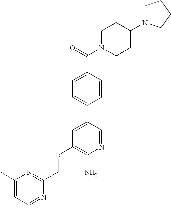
C(OC1=C(N)N=CC(C2=CC=C(C(=O)N3CCC(N4CCCC4)CC3)C=C2)=C1)C1=NC(C)=CC(C)=N1
